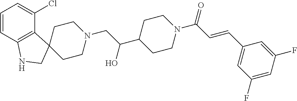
C1=CC2=C(C(Cl)=C1)C1(CN2)CCN(CC(C2CCN(C(C=CC3=CC(F)=CC(F)=C3)=O)CC2)O)CC1
